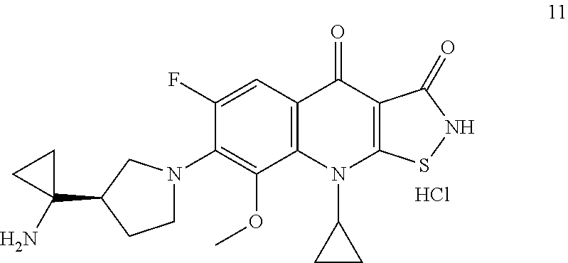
C1(F)=CC2=C(C(OC)=C1N1CCC(C3(N)CC3)C1)N(C1CC1)C1=C(C2=O)C(=O)NS1.Cl
